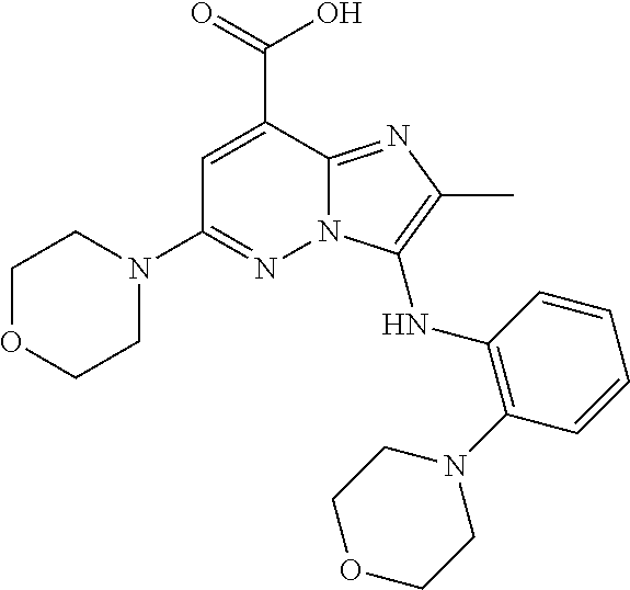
N12C(=NC(C)=C1NC1=C(N3CCOCC3)C=CC=C1)C(C(=O)O)=CC(N1CCOCC1)=N2
